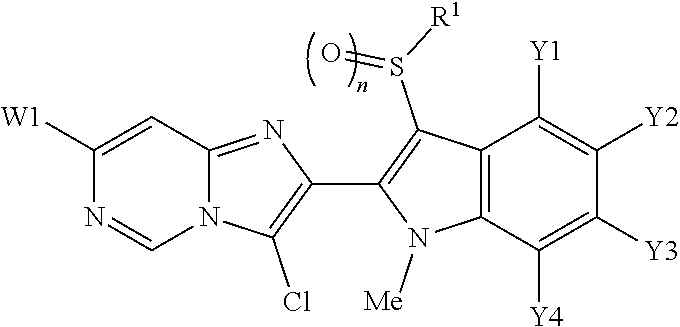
N12C(=NC(C3=C(S([R1])=O)C4=C(N3[Me])C([Y4])=C([Y3])C([Y2])=C4[Y1])=C1Cl)C=C([W1])N=C2
